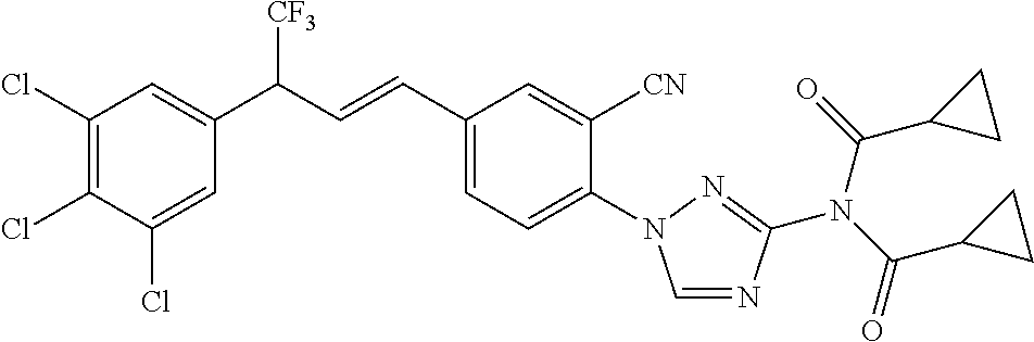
C1(Cl)=C(Cl)C(Cl)=CC(C(C=CC2=CC=C(N3C=NC(N(C(C4CC4)=O)C(=O)C4CC4)=N3)C([CN])=C2)[CF3])=C1
